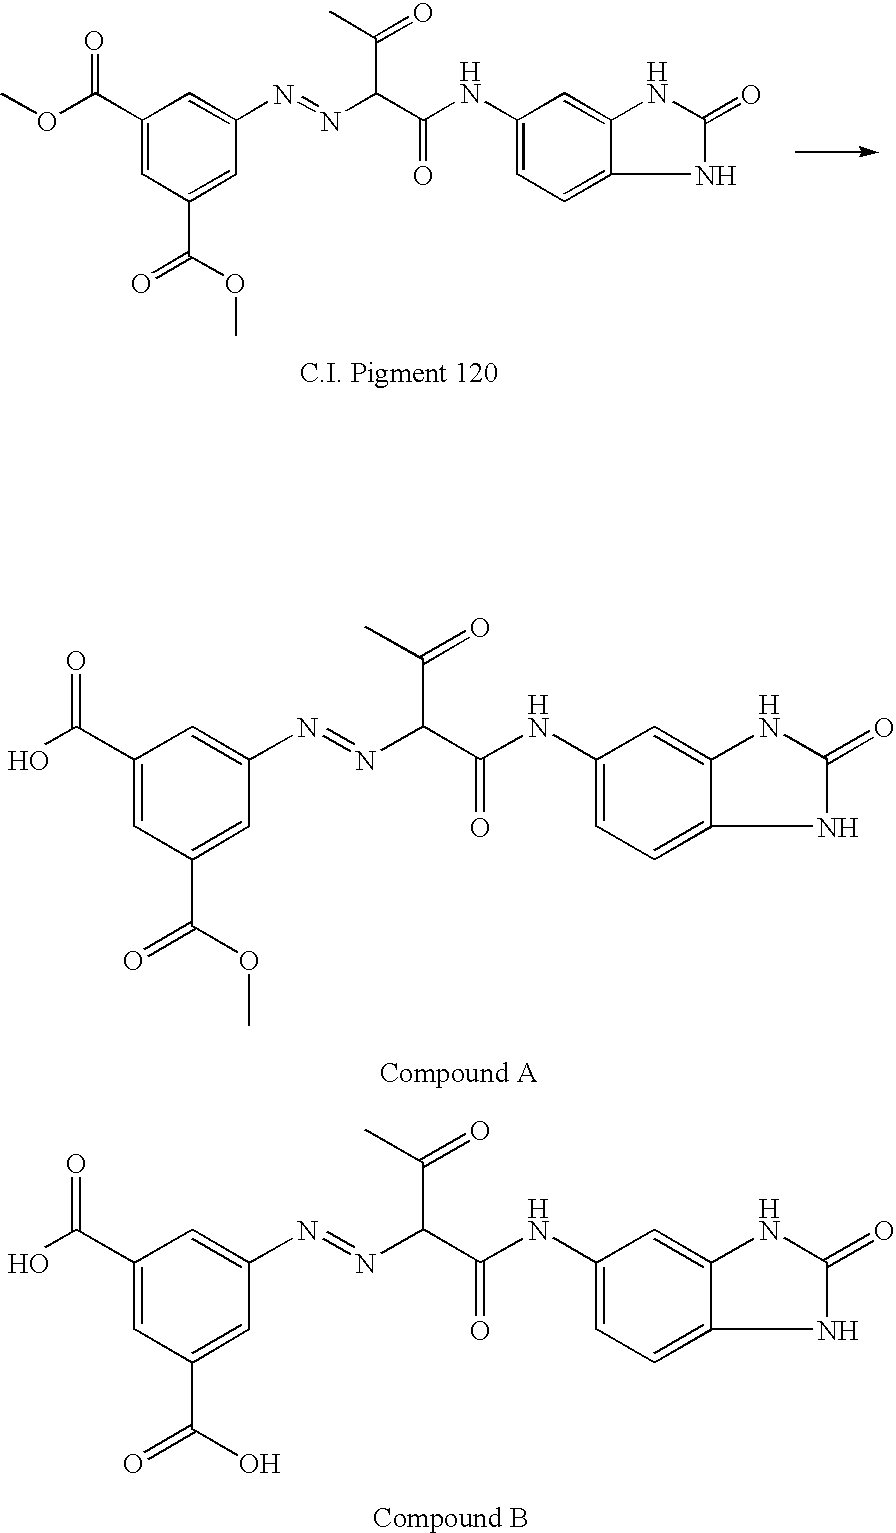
C1(C(OC)=O)=CC(C(=O)OC)=CC(N=NC(C(NC2=CC=C3NC(=O)NC3=C2)=O)C(C)=O)=C1.C1(C(O)=O)=CC(C(=O)OC)=CC(N=NC(C(NC2=CC=C3NC(=O)NC3=C2)=O)C(C)=O)=C1.C1(C(O)=O)=CC(C(=O)O)=CC(N=NC(C(NC2=CC=C3NC(=O)NC3=C2)=O)C(C)=O)=C1
